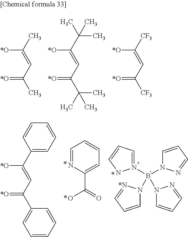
CC([*O])=CC(C)=[*O].C(C([*O])=CC(C(C)(C)C)=[*O])(C)(C)C.[CF3]C([*O])=CC([CF3])=[*O].C1=NC(C(O)=O)=CC=C1.C1(C([*O])=CC(C2=CC=CC=C2)=[*O])=CC=CC=C1.N1(B(N2C=CC=N2)(N2C=CC=[*N]2)N2C=CC=N2)=CC=CN1
